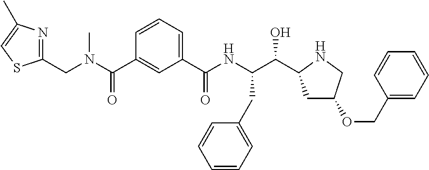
C1=CC=C(C(NC(C(C2CC(OCC3=CC=CC=C3)CN2)O)CC2=CC=CC=C2)=O)C=C1C(=O)N(CC1=NC(C)=CS1)C
